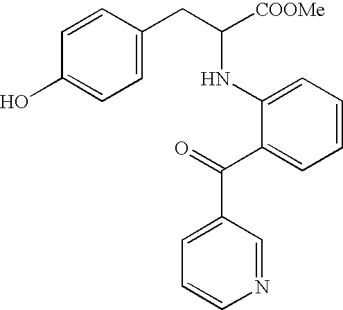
C1=CC(O)=CC=C1CC([COOMe])NC1=CC=CC=C1C(=O)C1=CC=CN=C1
